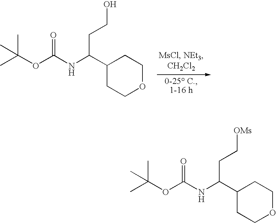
C1(C(NC(OC(C)(C)C)=O)CCO)CCOCC1.C1(C(NC(OC(C)(C)C)=O)CC[OMs])CCOCC1
